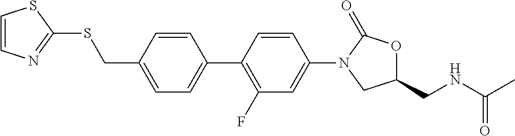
C1=C(C2=C(F)C=C(N3CC(CNC(C)=O)OC3=O)C=C2)C=CC(CSC2=NC=CS2)=C1
